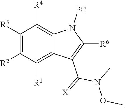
N(C)(OC)C(=[X])C1=C([R6])N([PC])C2=C([R4])C([R3])=C([R2])C([R1])=C12
